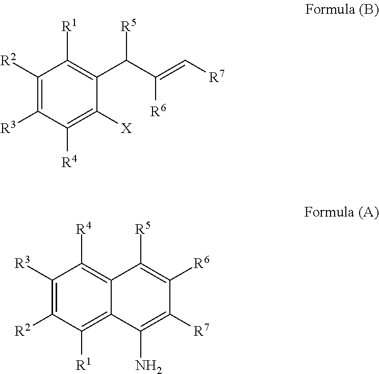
C1([R2])=C([R3])C([R4])=C([X])C(C(C(=C[R7])[R6])[R5])=C1[R1].C1([R3])=C([R2])C([R1])=C2C(=C1[R4])C([R5])=C([R6])C([R7])=C2N
